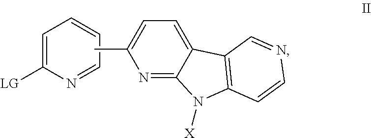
C1=C([LG])N=CC=C1.CC1=CC=C2C(=N1)N([X])C1=C2C=NC=C1
